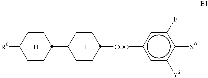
[R0]C1CCC(C2CCC([COO]c3cc([Y2])c([X0])c(F)c3)CC2)CC1.[H].[H]
